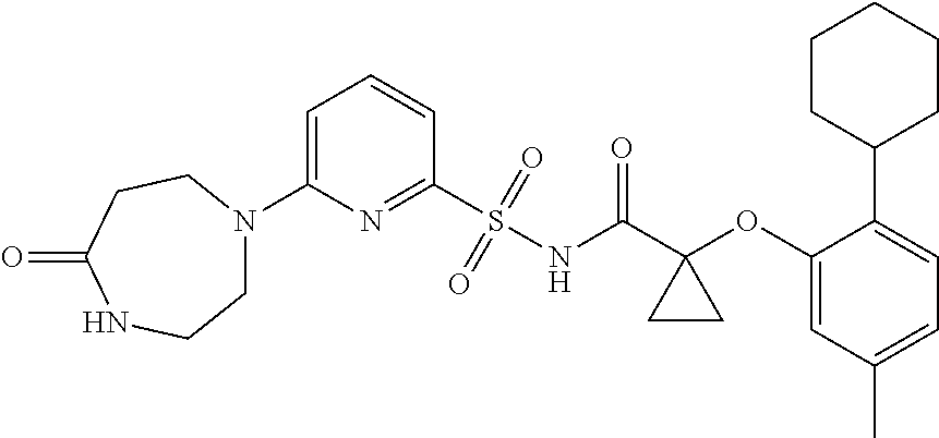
C1(N2CCNC(=O)CC2)=CC=CC(S(=O)(=O)NC(C2(OC3=CC(C)=CC=C3C3CCCCC3)CC2)=O)=N1
